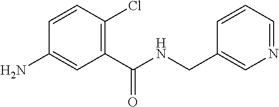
C1(N)=CC(C(NCC2=CN=CC=C2)=O)=C(Cl)C=C1
